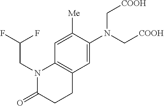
C1=C(N(C[COOH])C[COOH])C([Me])=CC2=C1CCC(=O)N2CC(F)F
